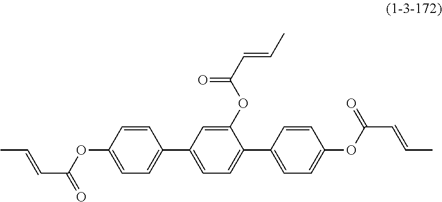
C1=CC(OC(C=CC)=O)=CC=C1C1=CC=C(C2=CC=C(OC(C=CC)=O)C=C2)C(OC(C=CC)=O)=C1
